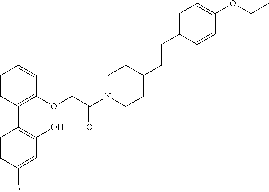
C1=CC(C2=C(O)C=C(F)C=C2)=C(OCC(N2CCC(CCC3=CC=C(OC(C)C)C=C3)CC2)=O)C=C1
